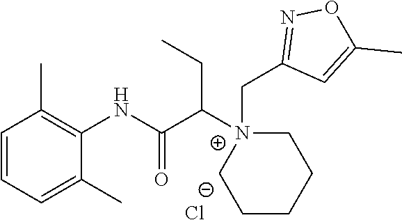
C1=CC=C(C)C(NC(C([N+]2(CC3=NOC(C)=C3)CCCCC2)CC)=O)=C1C.[Cl-]
